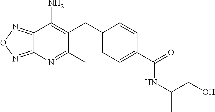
C12=NON=C1N=C(C)C(CC1=CC=C(C(NC(C)CO)=O)C=C1)=C2N
